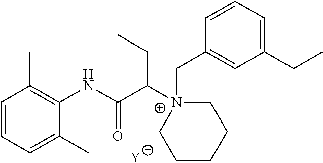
[Y].C1=CC=C(C)C(NC(C([N+]2(CC3=CC(CC)=CC=C3)CCCCC2)CC)=O)=C1C
